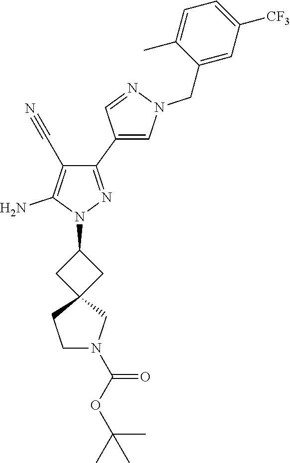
C1(C2=CN(CC3=CC([CF3])=CC=C3C)N=C2)=NN(C2CC3(C2)CCN(C(OC(C)(C)C)=O)C3)C(N)=C1C#N
